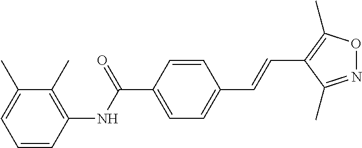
C1=CC(NC(C2=CC=C(C=CC3=C(C)ON=C3C)C=C2)=O)=C(C)C(C)=C1
